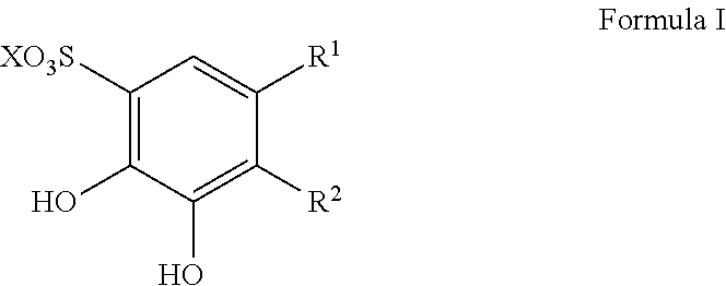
C1([XO3S])=C(O)C(O)=C([R2])C([R1])=C1
